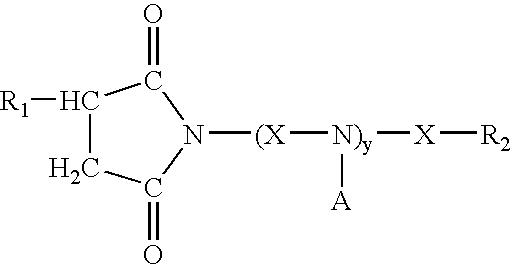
C1([R1])CC(=O)N([(X][N)y]([X][R2])[A])C1=O
